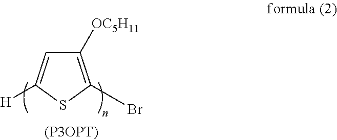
C1=C([H])SC(Br)=C1[OC5H11].[(P3OPT)]
